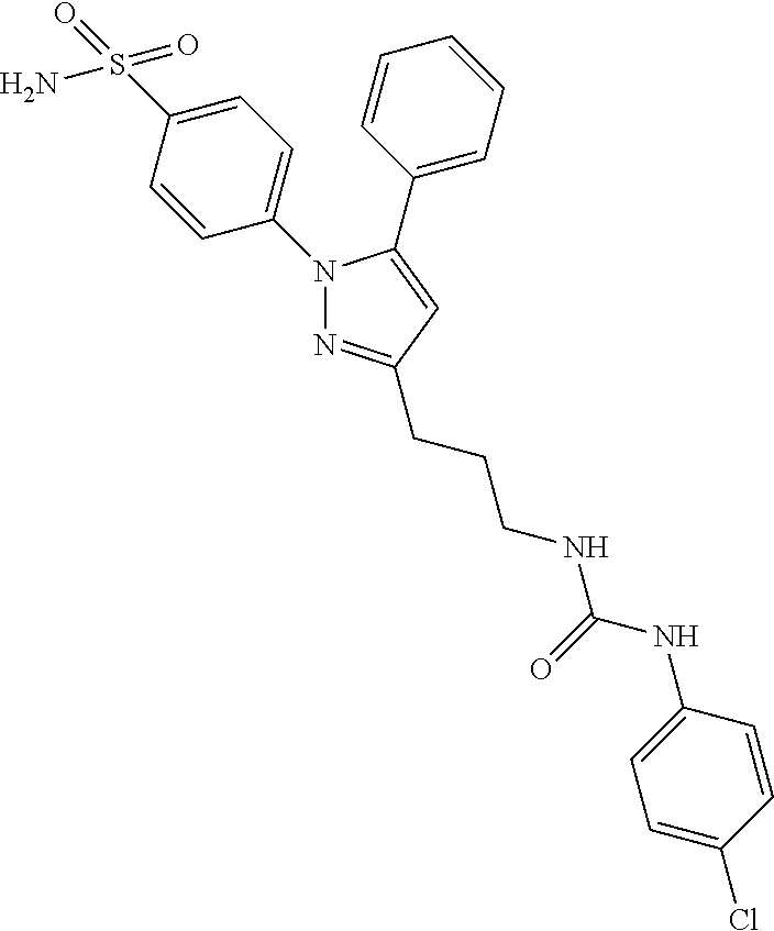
C1=C(N2N=C(CCCNC(NC3=CC=C(Cl)C=C3)=O)C=C2C2=CC=CC=C2)C=CC(S(N)(=O)=O)=C1
